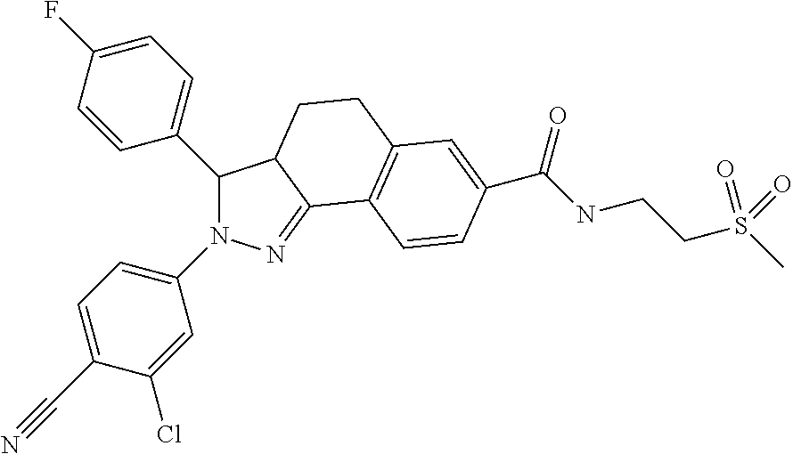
C1(C2=CC=C(F)C=C2)N(C2=CC=C(C#N)C(Cl)=C2)N=C2C1CCC1=C2C=CC(C(NCCS(C)(=O)=O)=O)=C1
